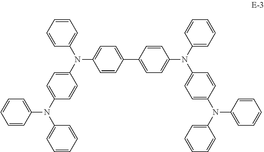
C1=C(C2=CC=C(N(C3=CC=C(N(C4=CC=CC=C4)C4=CC=CC=C4)C=C3)C3=CC=CC=C3)C=C2)C=CC(N(C2=CC=CC=C2)C2=CC=C(N(C3=CC=CC=C3)C3=CC=CC=C3)C=C2)=C1
